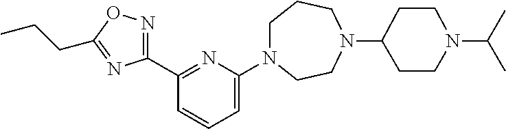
C1(C2=NOC(CCC)=N2)=NC(N2CCCN(C3CCN(C(C)C)CC3)CC2)=CC=C1
